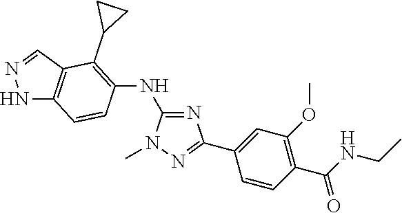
C1(NC2=C(C3CC3)C3=C(NN=C3)C=C2)=NC(C2=CC(OC)=C(C(=O)NCC)C=C2)=NN1C
